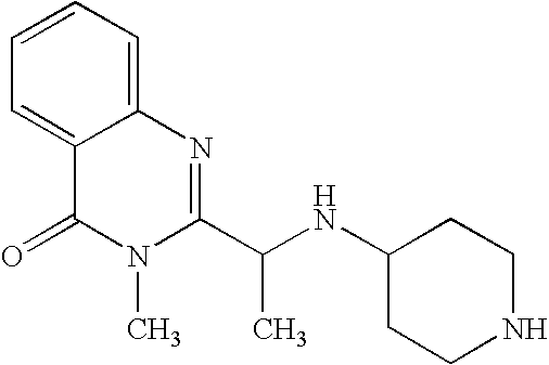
C1=C2C(=CC=C1)N=C(C(NC1CCNCC1)C)N(C)C2=O
